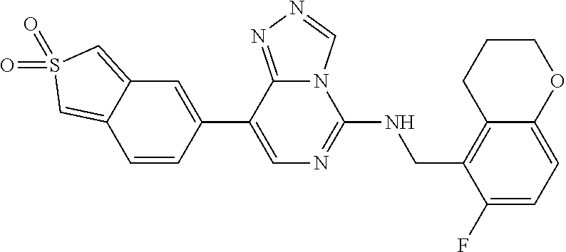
C1(C2=CC3=CS(=O)(=O)C=C3C=C2)=CN=C(NCC2=C3C(=CC=C2F)OCCC3)N2C1=NN=C2
